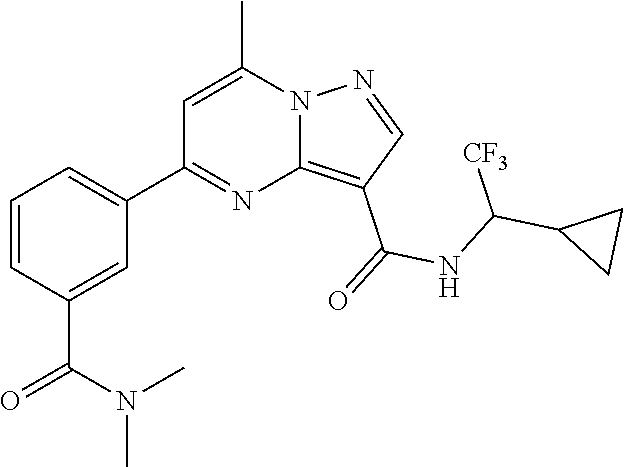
C12=C(C(=O)NC(C3CC3)[CF3])C=NN1C(C)=CC(C1=CC=CC(C(=O)N(C)C)=C1)=N2
